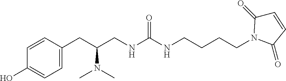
C1=C(CC(CNC(NCCCCN2C(=O)C=CC2=O)=O)N(C)C)C=CC(O)=C1
